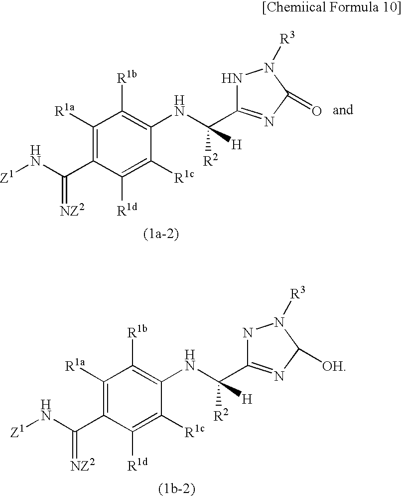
[Z1]NC(C1=C([R1a])C([R1b])=C(NC([H])([R2])C2=NC(=O)N([R3])N2)C([R1c])=C1[R1d])=[NZ2].[Z1]NC(C1=C([R1a])C([R1b])=C(NC([H])([R2])C2=NC([OH])N([R3])N2)C([R1c])=C1[R1d])=[NZ2]
